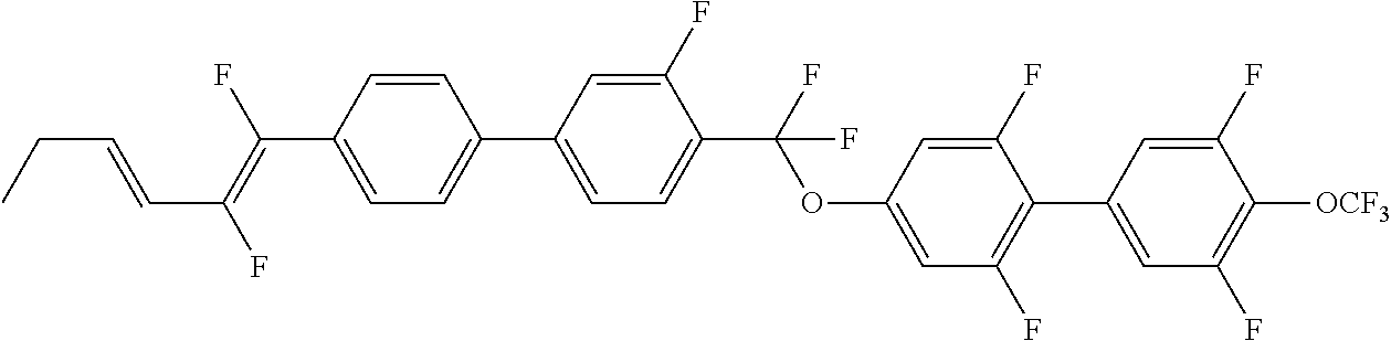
C1=CC(C(=C(F)C=CCC)F)=CC=C1C1=CC=C(C(OC2=CC(F)=C(C3=CC(F)=C([OCF3])C(F)=C3)C(F)=C2)(F)F)C(F)=C1
